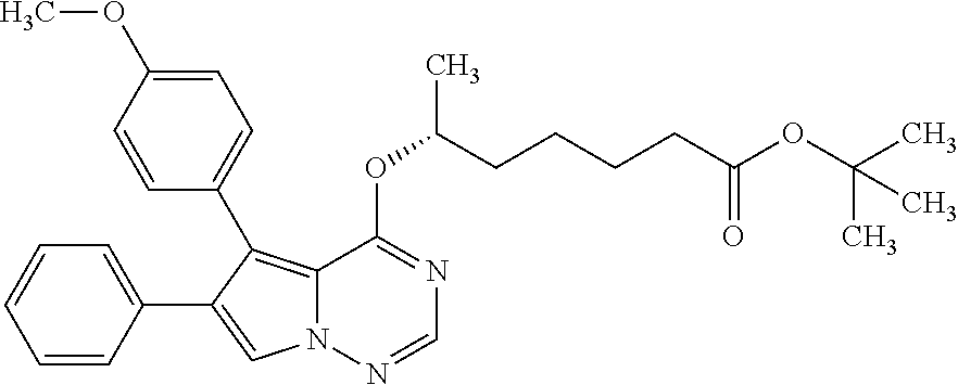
C1=CC(C2=CN3C(=C2C2=CC=C(OC)C=C2)C(OC(C)CCCCC(OC(C)(C)C)=O)=NC=N3)=CC=C1
